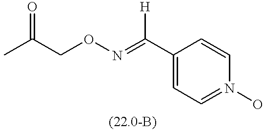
C1(C(=NOCC(C)=O)[H])=CC=N(O)C=C1
